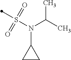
S(N(C(C)C)C1CC1)(=O)(=O)C
